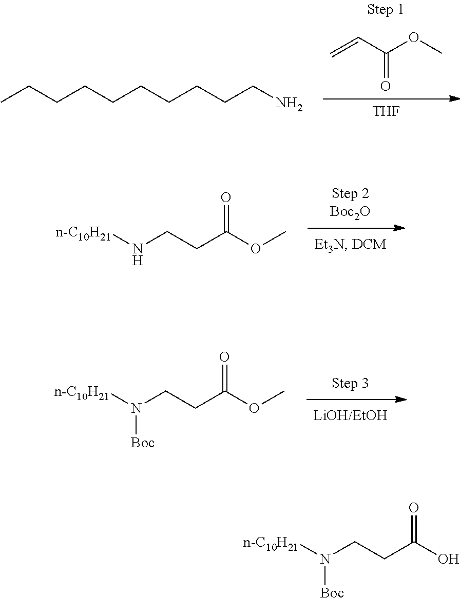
[n-C10H21]NCCC(OC)=O.[n-C10H21]N(CCC(OC)=O)[Boc].C=CC(OC)=O.[THF].CCCCCCCCCCN.[n-C10H21]N(CCC(O)=O)[Boc]
